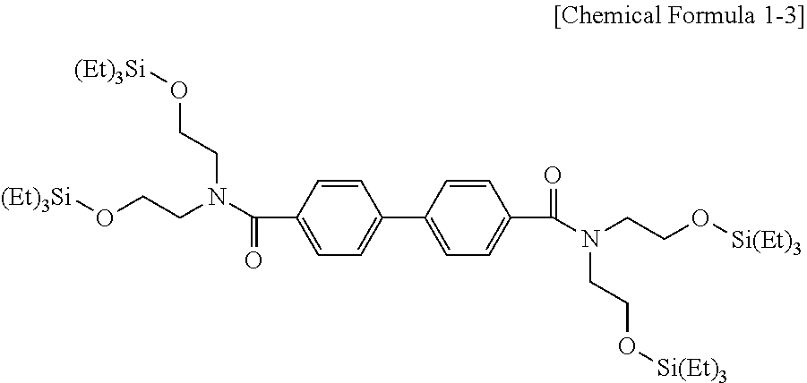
C1=CC(C(N(CCO[(Et)3Si])CCO[(Et)3Si])=O)=CC=C1C1=CC=C(C(N(CCO[Si(Et)3])CCO[Si(Et)3])=O)C=C1
